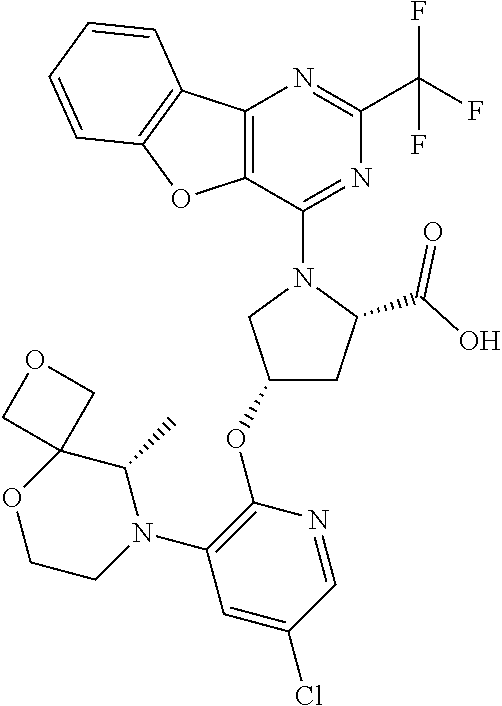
C1(OC2=C(N3C(C)C4(OCC3)COC4)C=C(Cl)C=N2)CC(C(O)=O)N(C2=NC(C(F)(F)F)=NC3=C2OC2=C3C=CC=C2)C1
